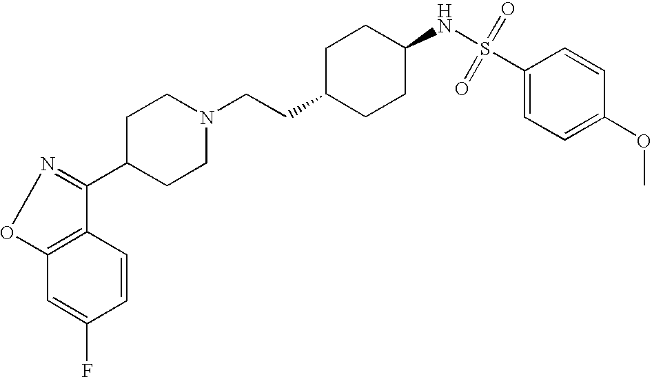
C12=C(C=CC(F)=C1)C(C1CCN(CCC3CCC(NS(=O)(=O)C4=CC=C(OC)C=C4)CC3)CC1)=NO2
